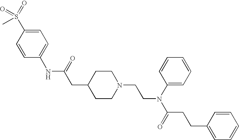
C1(NC(=O)CC2CCN(CCN(C(CCC3=CC=CC=C3)=O)C3=CC=CC=C3)CC2)=CC=C(S(=O)(=O)C)C=C1
